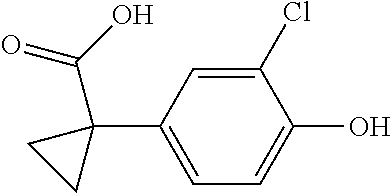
C1=C(C2(C(O)=O)CC2)C=C(Cl)C(O)=C1
